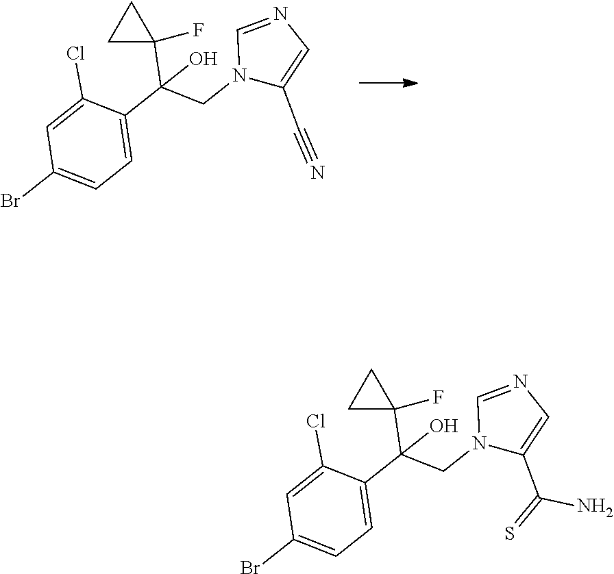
C1(C(CN2C(C#N)=CN=C2)(C2(F)CC2)O)=CC=C(Br)C=C1Cl.C1(C(CN2C(C(N)=S)=CN=C2)(C2(F)CC2)O)=CC=C(Br)C=C1Cl
